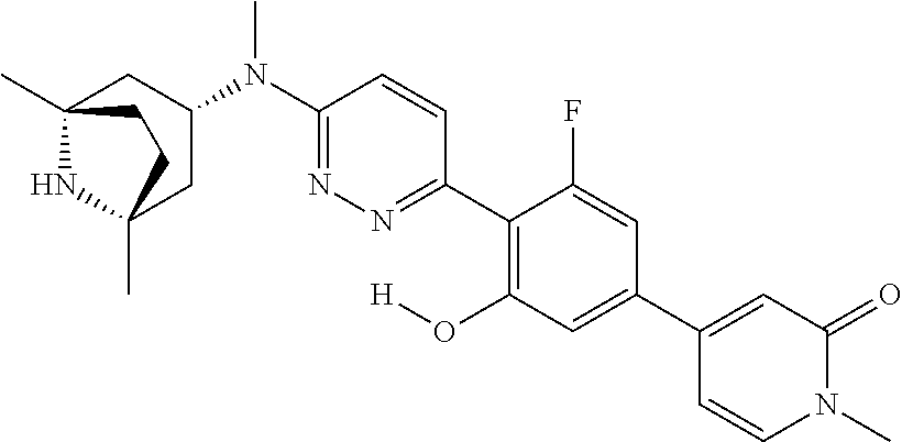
C12(C)NC(C)(CC(N(C3=NN=C(C4=C(O[H])C=C(C5=CC(=O)N(C)C=C5)C=C4F)C=C3)C)C1)CC2
